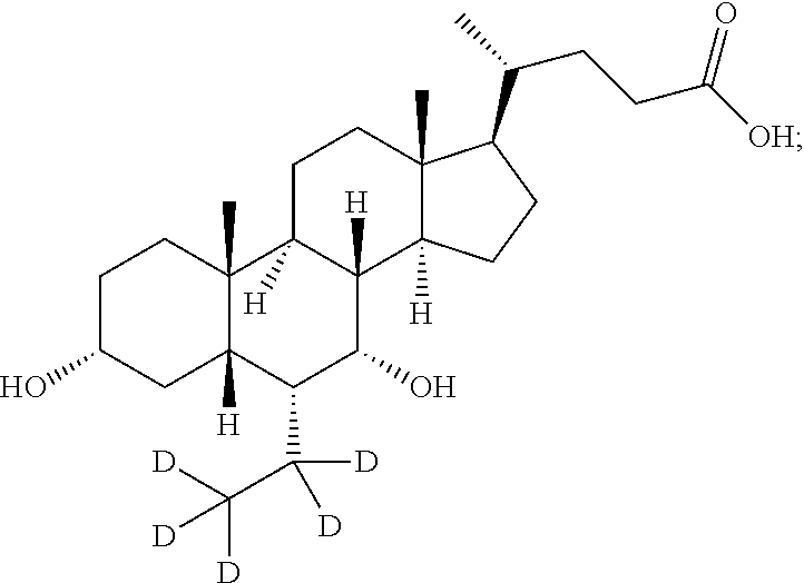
C1C(O)CC2([H])C(C)(C1)C1([H])C([H])(C(O)C2C(C([D])([D])[D])([D])[D])C2([H])C(C)(CC1)C(C(C)CCC([OH])=O)CC2
